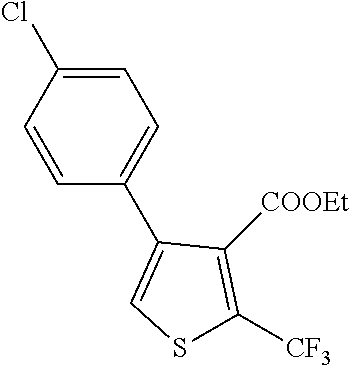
C1(C2=CSC([CF3])=C2[COOEt])=CC=C(Cl)C=C1
